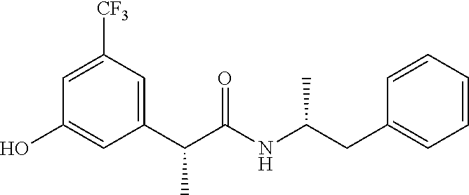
C(C(NC(CC1=CC=CC=C1)C)=O)(C1=CC([CF3])=CC(O)=C1)C
